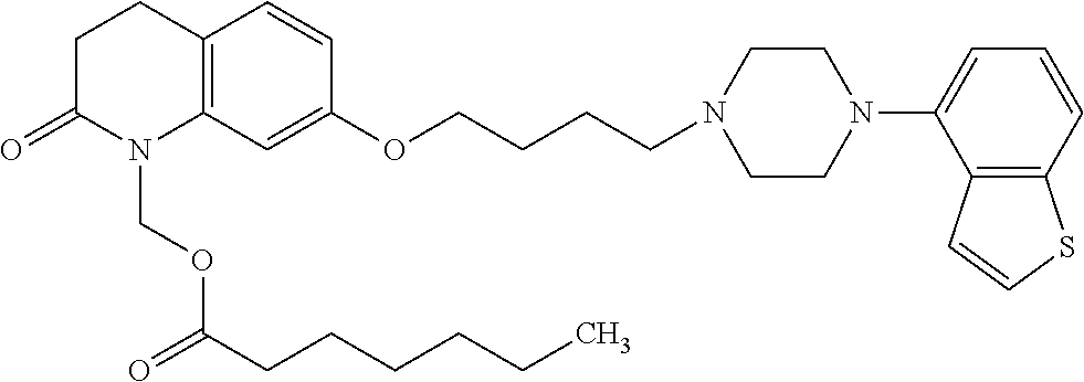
C12=C(C=C(OCCCCN3CCN(C4=CC=CC5=C4C=CS5)CC3)C=C1)N(COC(CCCCCC)=O)C(=O)CC2
